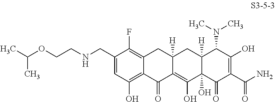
C(CNCC1=CC(O)=C2C(=C1F)CC1([H])C(=C(O)C3(O)C([H])(C1)C(N(C)C)C(O)=C(C(N)=O)C3=O)C2=O)OC(C)C
